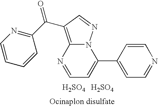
[H2SO4].[Ocinaplon disulfate].[H2SO4].C1(C(C2=C3N=CC=C(C4=CC=NC=C4)N3N=C2)=O)=NC=CC=C1
